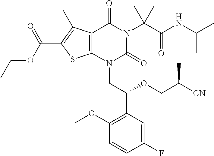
C1(F)=CC(C(OCC([CN])C)CN2C(=O)N(C(C(=O)NC(C)C)(C)C)C(=O)C3=C2SC(C(OCC)=O)=C3C)=C(OC)C=C1
